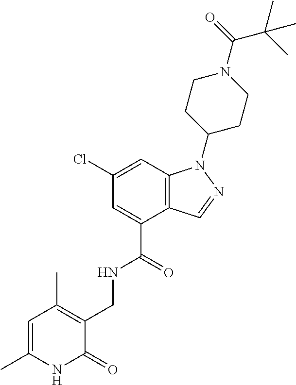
C1(Cl)=CC2=C(C(C(=O)NCC3=C(C)C=C(C)NC3=O)=C1)C=NN2C1CCN(C(=O)C(C)(C)C)CC1
